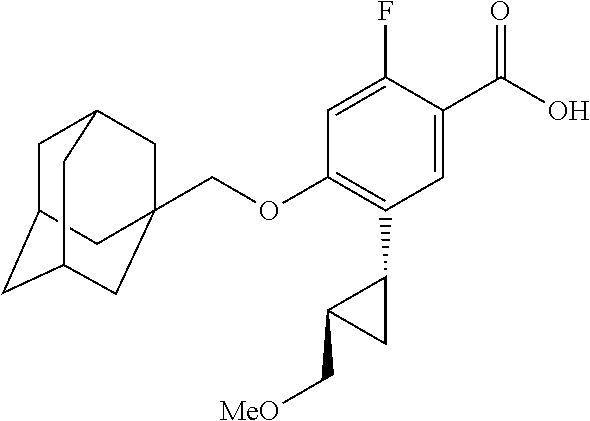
C1=C(F)C(C(O)=O)=CC(C2C(C[MeO])C2)=C1OCC12CC3CC(CC(C1)C3)C2
